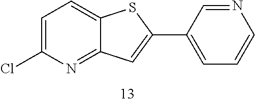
C1=C(Cl)N=C2C(=C1)SC(C1=CC=CN=C1)=C2
